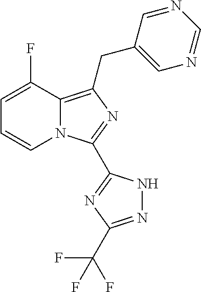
N12C(=C(CC3=CN=CN=C3)N=C1C1=NC(C(F)(F)F)=NN1)C(F)=CC=C2
